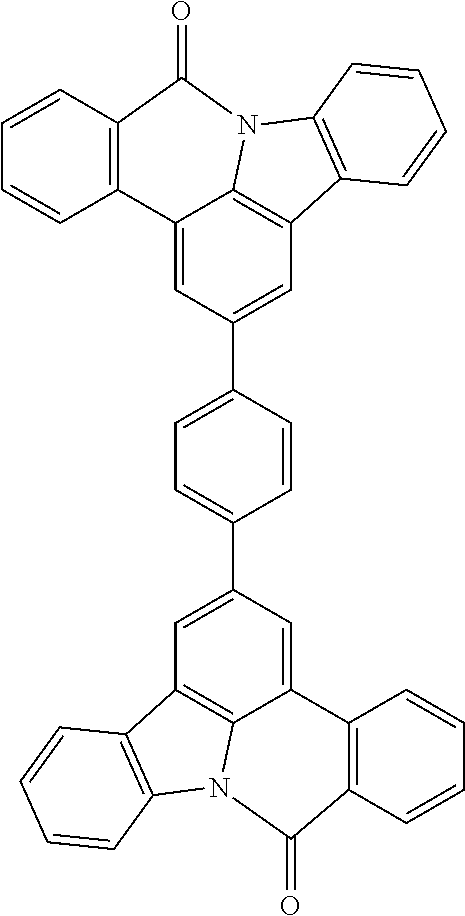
C12=CC(C3=CC=C(C4=CC5=C6C(=C4)C4=C(C=CC=C4)C(=O)N6C4=C5C=CC=C4)C=C3)=CC3=C1N(C1=C3C=CC=C1)C(=O)C1=C2C=CC=C1
